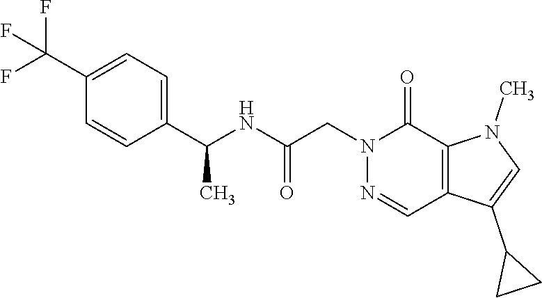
N1=CC2=C(C(=O)N1CC(NC(C1=CC=C(C(F)(F)F)C=C1)C)=O)N(C)C=C2C1CC1
